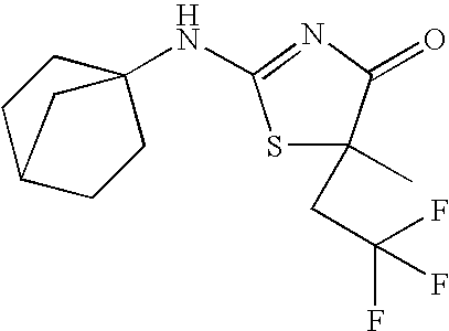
N(C1=NC(=O)C(CC(F)(F)F)(C)S1)C12CCC(CC1)C2
